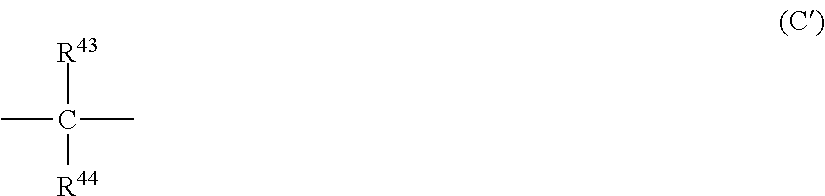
CC([R43])(C)[R44]
